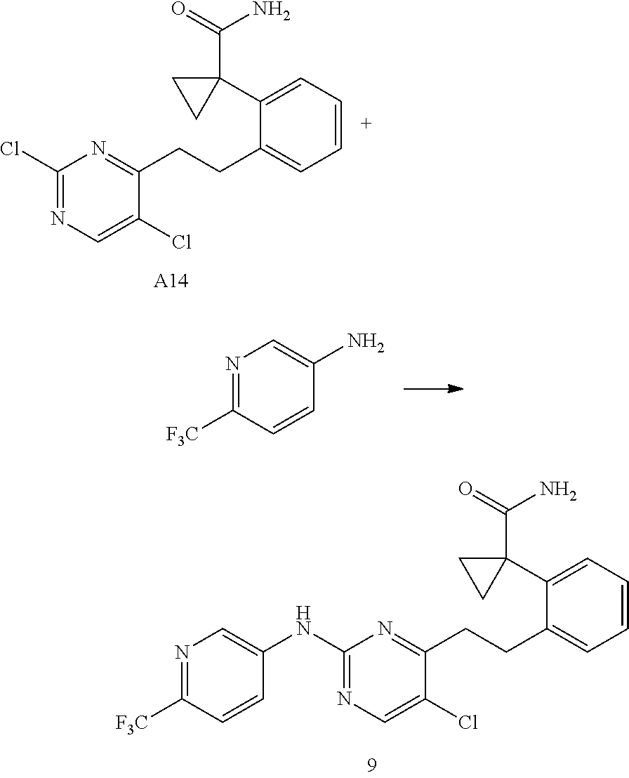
ClC1=NC=C(Cl)C(CCC2=CC=CC=C2C2(C(=O)N)CC2)=N1.[A14].[F3C]C1=NC=C(N)C=C1.[F3C]C1=NC=C(NC2=NC=C(Cl)C(CCC3=CC=CC=C3C3(C(=O)N)CC3)=N2)C=C1
